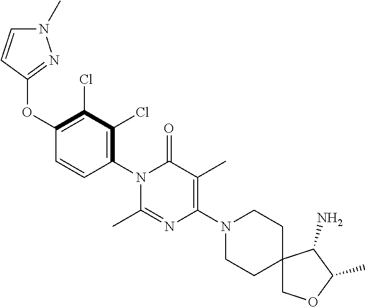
O(C1=C(Cl)C(Cl)=C(N2C(=O)C(C)=C(N3CCC4(CC3)COC(C)C4N)N=C2C)C=C1)C1=NN(C)C=C1
